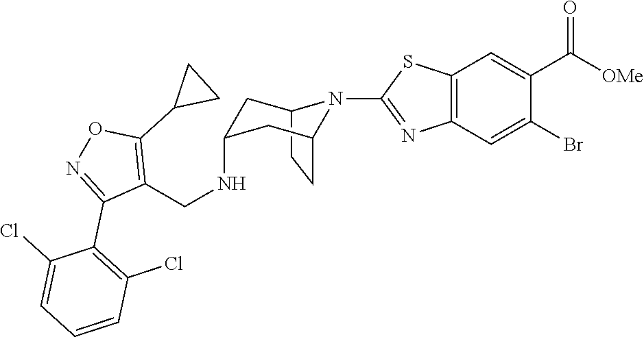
C12CCC(CC(NCC3=C(C4CC4)ON=C3C3=C(Cl)C=CC=C3Cl)C1)N2C1=NC2=C(C=C(C([OMe])=O)C(Br)=C2)S1
